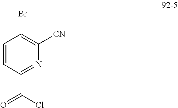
C1=CC(C(Cl)=O)=NC([CN])=C1Br
